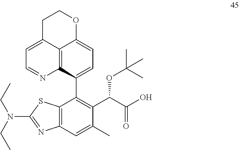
C12=C(C=C(C)C(C(C(O)=O)OC(C)(C)C)=C1C1=CC=C3C4=C1N=CC=C4CCO3)N=C(N(CC)CC)S2
